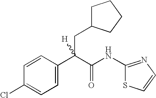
C1=C(C(C(NC2=NC=CS2)=O)(CC2CCCC2)[H])C=CC(Cl)=C1
